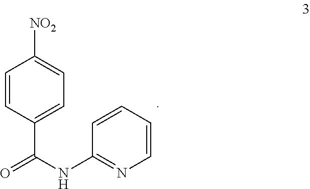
C1(C(NC2=NC=CC=C2)=O)=CC=C([NO2])C=C1
